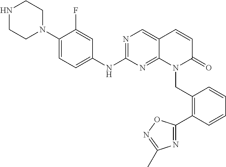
C1(N2CCNCC2)=CC=C(NC2=NC=C3C(=N2)N(CC2=C(C4=NC(C)=NO4)C=CC=C2)C(=O)C=C3)C=C1F
